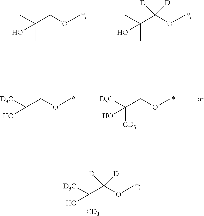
OC(C(OC)([D])[D])([CD3])[D3C].OC(COC)(C)C.OC(C(OC)([D])[D])(C)C.OC(COC)(C)[D3C].OC(COC)([CD3])[D3C]
